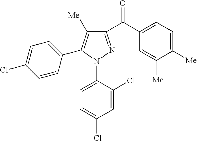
C1=C(Cl)C=CC(C2=C([Me])C(C(=O)C3=CC=C([Me])C([Me])=C3)=NN2C2=CC=C(Cl)C=C2Cl)=C1
